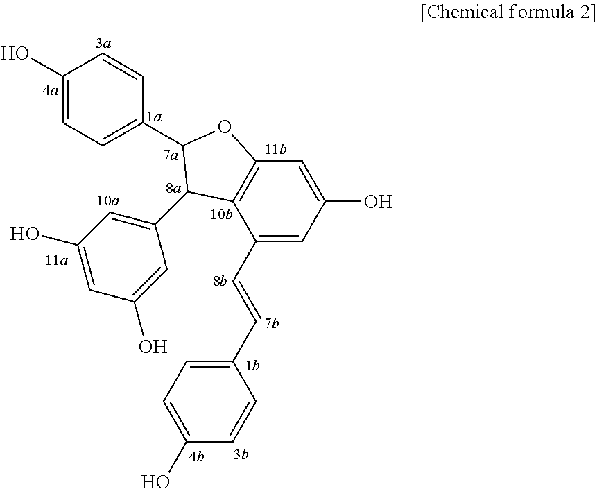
C1(O)=CC=C(C2OC3=C(C(C=CC4=CC=C(O)C=C4)=CC(O)=C3)C2C2=CC(O)=CC(O)=C2)C=C1
